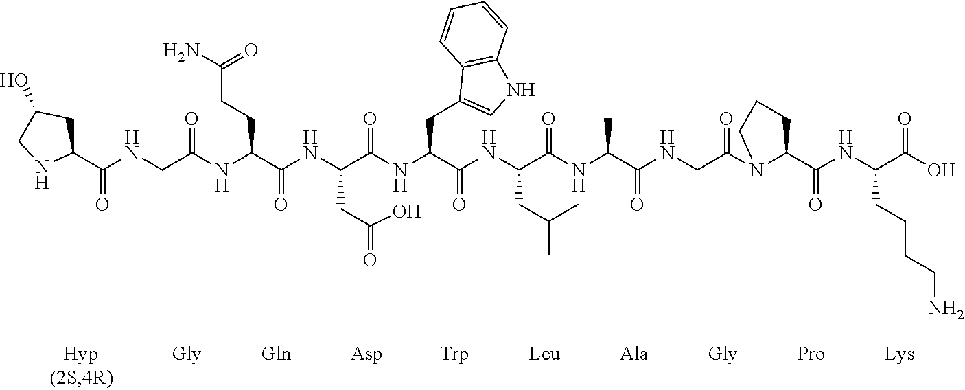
C1(C(NCC(NC(C(NC(C(NC(C(NC(C(NC(C(NCC(N2C(C(NC(C(O)=O)CCCCN)=O)CCC2)=O)=O)C)=O)CC(C)C)=O)CC2=CNC3=C2C=CC=C3)=O)CC(O)=O)=O)CCC(N)=O)=O)=O)CC(O)CN1
